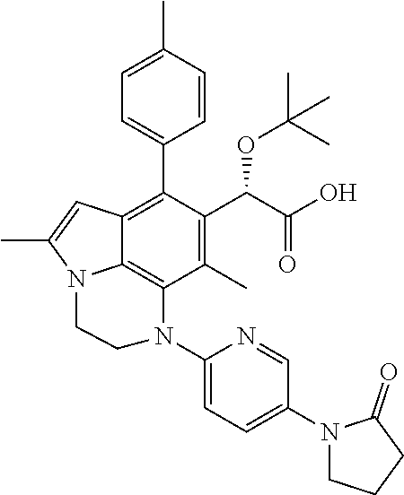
C1(C)=C(C(C(O)=O)OC(C)(C)C)C(C2=CC=C(C)C=C2)=C2C3=C1N(C1=CC=C(N4CCCC4=O)C=N1)CCN3C(C)=C2
